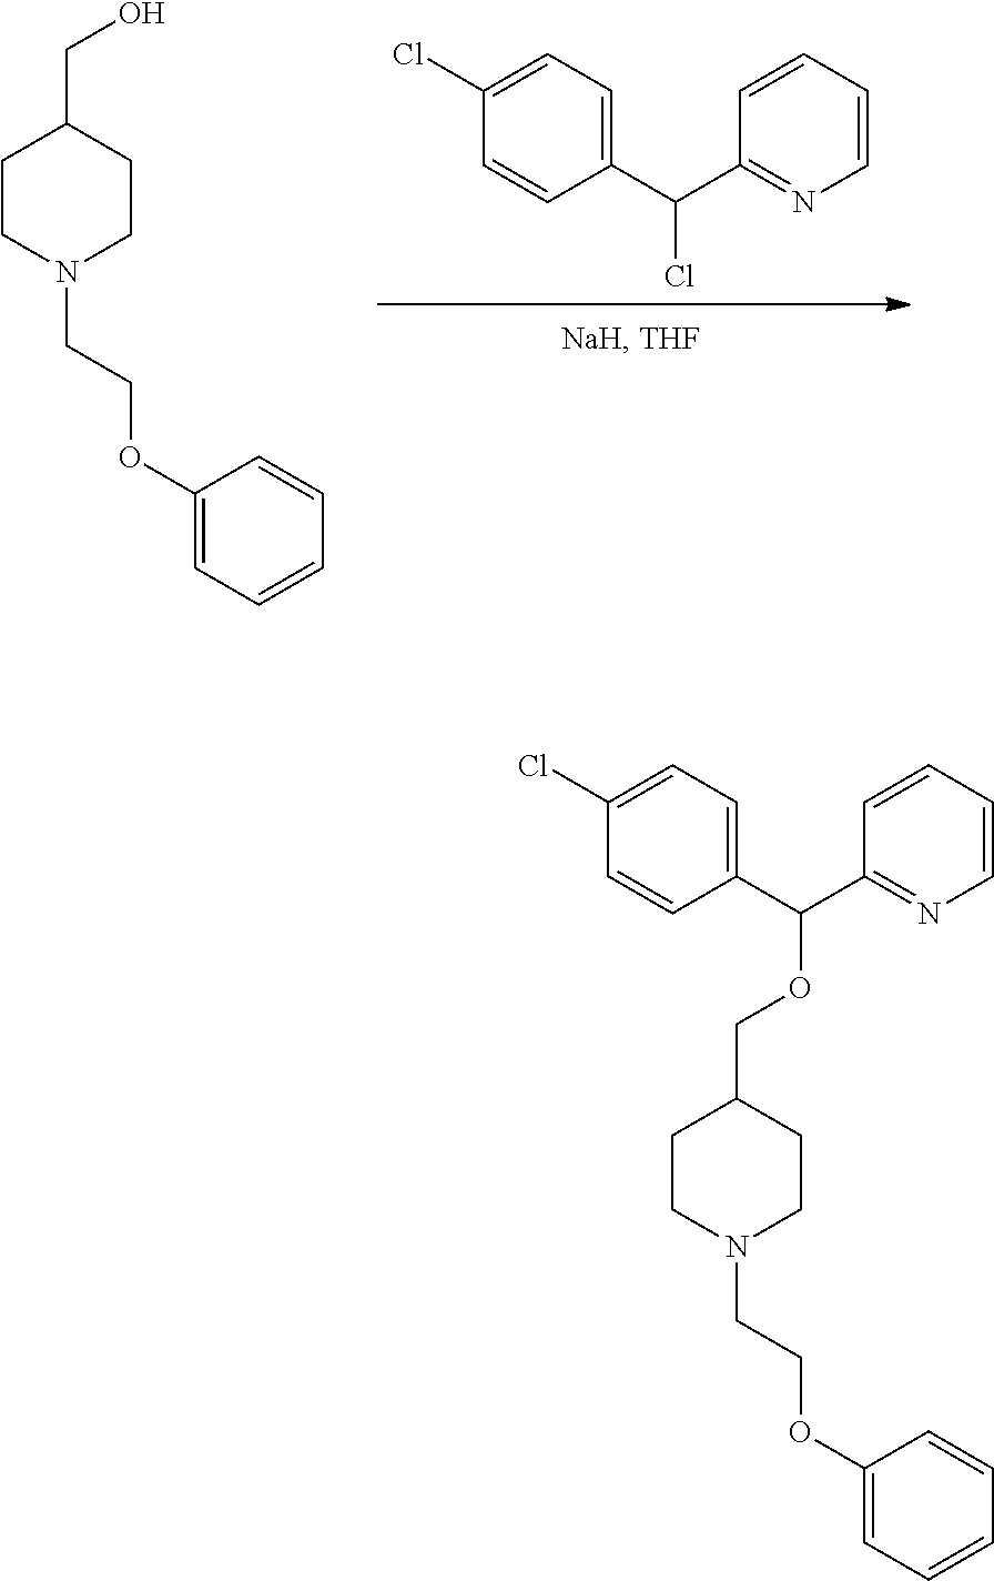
C1=CC(C(C2=NC=CC=C2)Cl)=CC=C1Cl.C1CN(CCOC2=CC=CC=C2)CCC1CO.C1CN(CCOC2=CC=CC=C2)CCC1COC(C1=CC=C(Cl)C=C1)C1=NC=CC=C1
